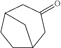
C1C2CC(=O)CC(C1)C2
